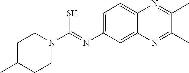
C1C(C)CCN(C(=NC2=CC=C3C(=C2)N=C(C)C(C)=N3)S)C1
